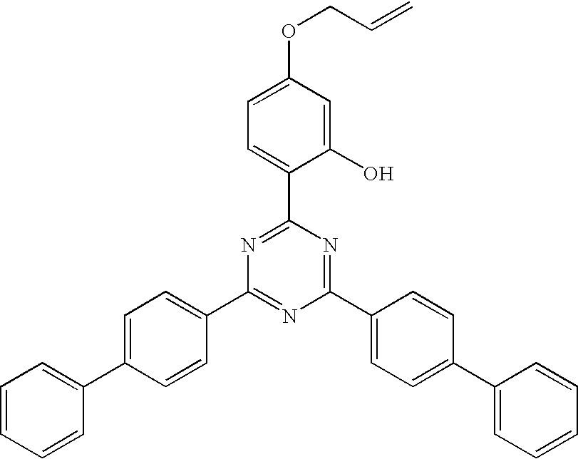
C1(O)=CC(OCC=C)=CC=C1C1=NC(C2=CC=C(C3=CC=CC=C3)C=C2)=NC(C2=CC=C(C3=CC=CC=C3)C=C2)=N1
